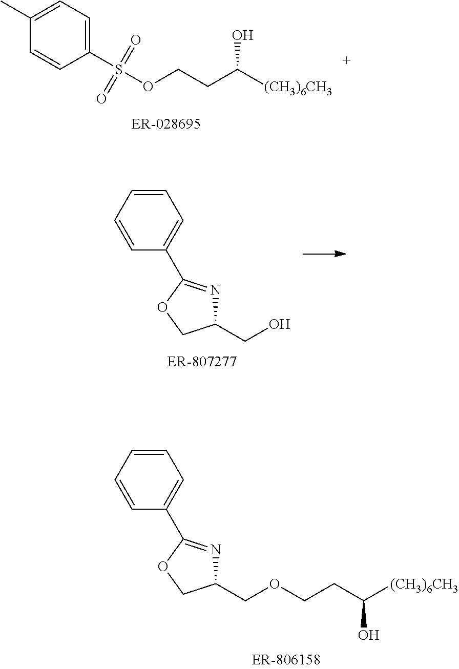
C1(S(OCCC([(CH3)6CH3])O)(=O)=O)=CC=C(C)C=C1.C1(COCCC([(CH3)6CH3])O)N=C(C2=CC=CC=C2)OC1.C1(CO)N=C(C2=CC=CC=C2)OC1
